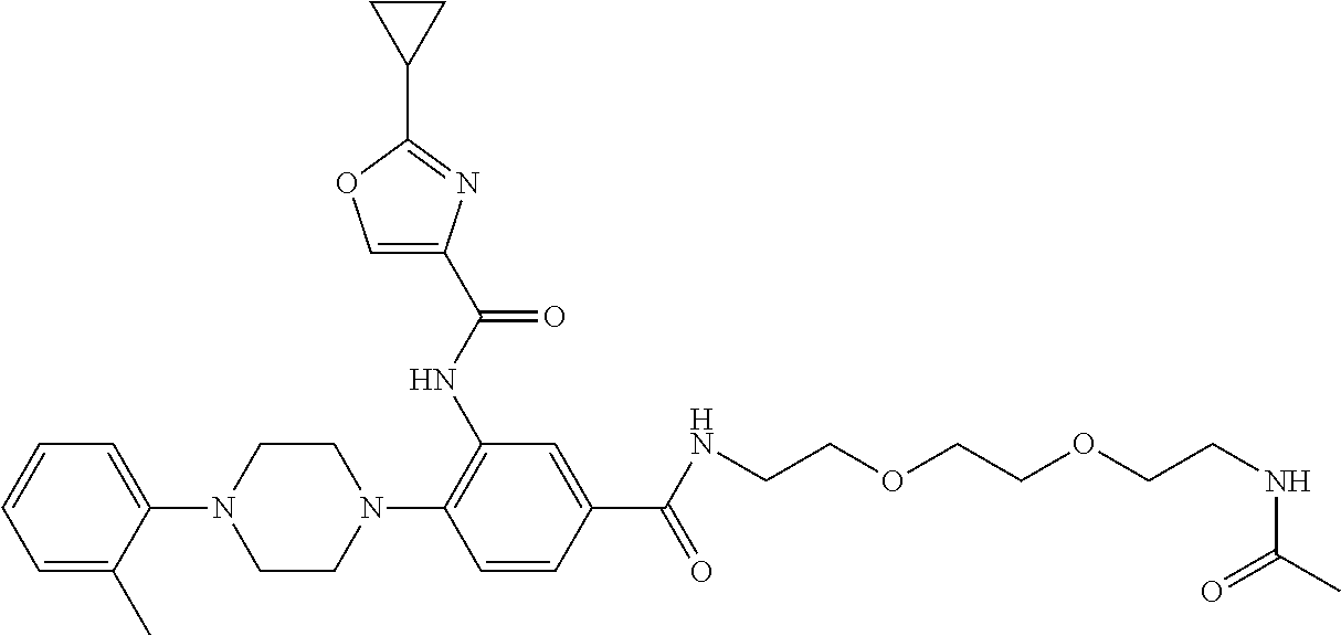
C1(N2CCN(C3=C(NC(=O)C4=COC(C5CC5)=N4)C=C(C(=O)NCCOCCOCCNC(C)=O)C=C3)CC2)=CC=CC=C1C
